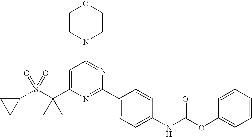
C1CN(C2=NC(C3=CC=C(NC(OC4=CC=CC=C4)=O)C=C3)=NC(C3(S(=O)(=O)C4CC4)CC3)=C2)CCO1
